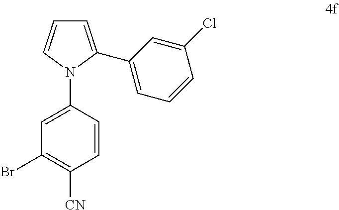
C1=CN(C2=CC(Br)=C([CN])C=C2)C(C2=CC=CC(Cl)=C2)=C1
